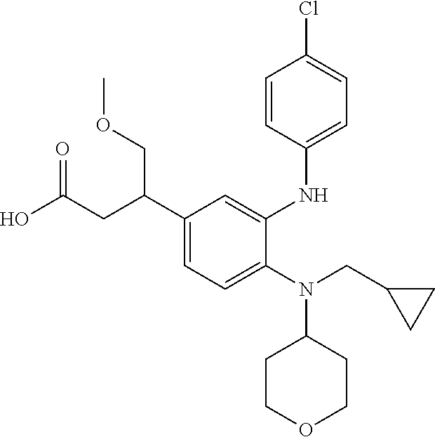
N(C1CCOCC1)(CC1CC1)C1=CC=C(C(CC(O)=O)COC)C=C1NC1=CC=C(Cl)C=C1
